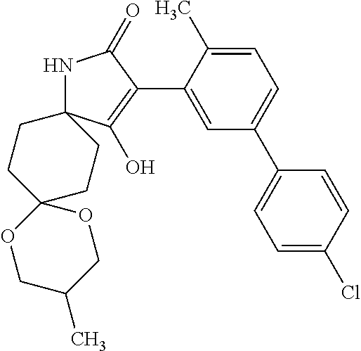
N1C2(C(O)=C(C3=CC(C4=CC=C(Cl)C=C4)=CC=C3C)C1=O)CCC1(CC2)OCC(C)CO1
